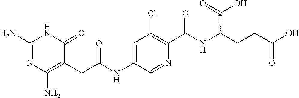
C1(N)=C(CC(=O)NC2=CC(Cl)=C(C(=O)NC(C(=O)O)CCC(=O)O)N=C2)C(=O)NC(N)=N1
